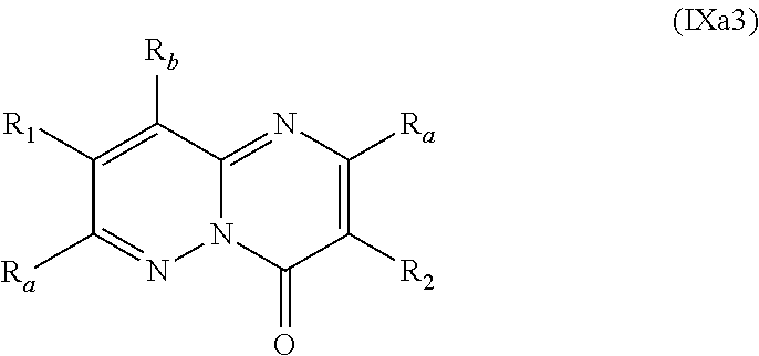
C1([R1])=C([Rb])C2=NC([Ra])=C([R2])C(=O)N2N=C1[Ra]
